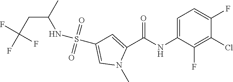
C(C(C)NS(C1=CN(C)C(C(NC2=CC=C(F)C(Cl)=C2F)=O)=C1)(=O)=O)C(F)(F)F
